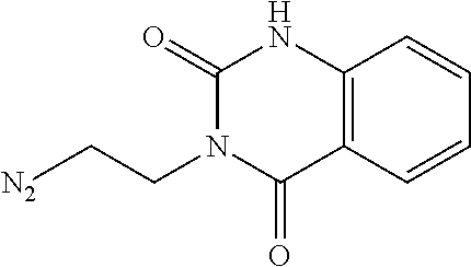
[N2]CCN1C(=O)C2=C(NC1=O)C=CC=C2
